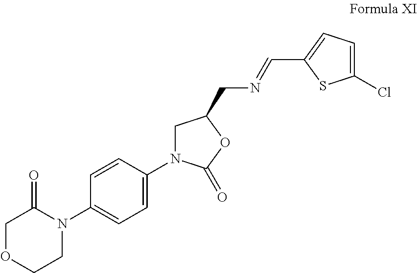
C1OCCN(C2=CC=C(N3CC(CN=CC4=CC=C(Cl)S4)OC3=O)C=C2)C1=O
